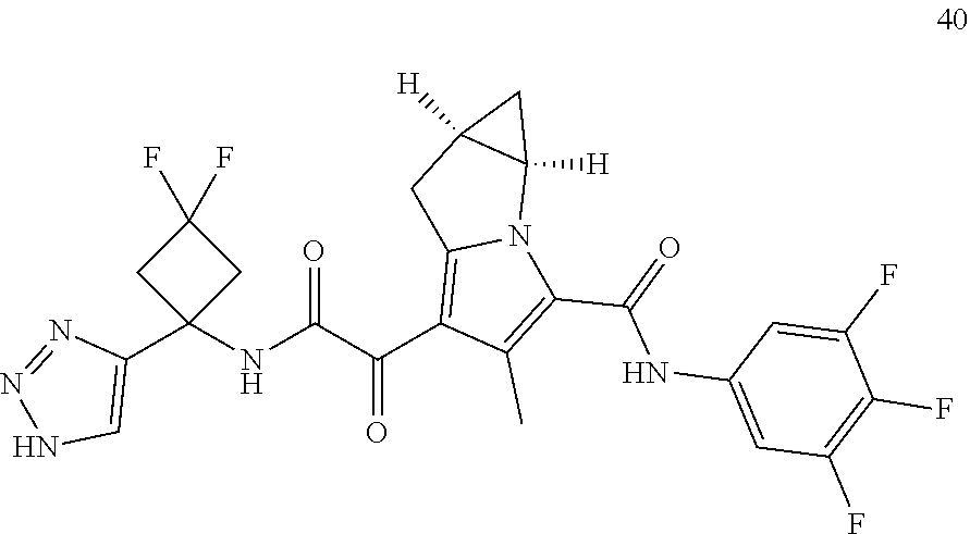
C1(F)(F)CC(C2=CNN=N2)(NC(C(C2=C3N(C(C(=O)NC4=CC(F)=C(F)C(F)=C4)=C2C)C2([H])C([H])(C3)C2)=O)=O)C1
